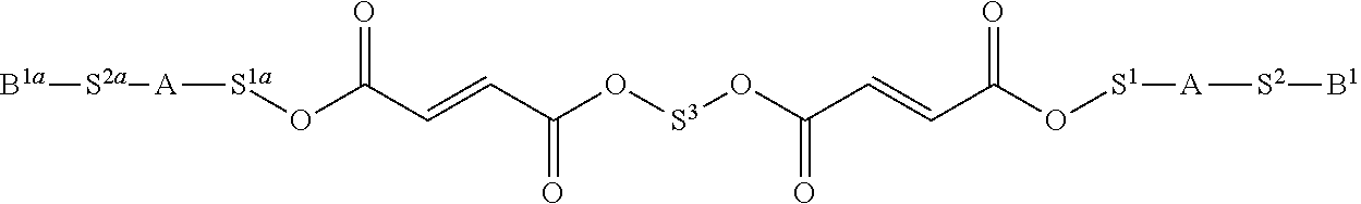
[B1a][S2a][A][S1a]OC(C=CC(O[S3]OC(C=CC(O[S1][A][S2][B1])=O)=O)=O)=O
